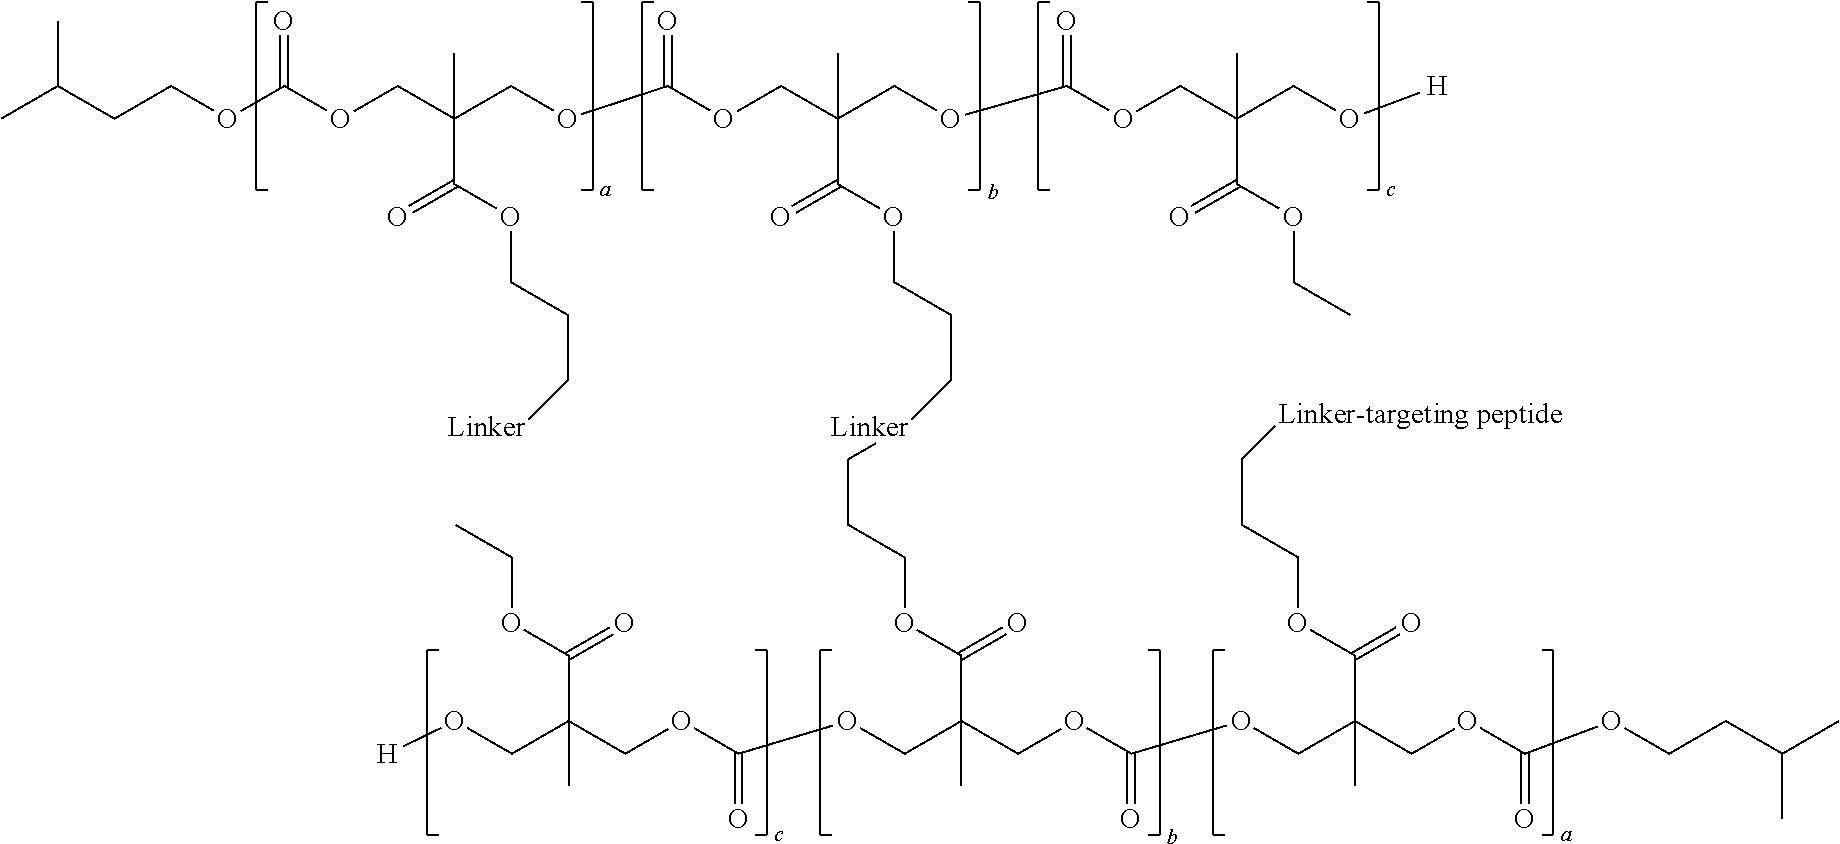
CC(CCOC(OCC(COC(OCC(COC(OCC(CO[H])(C(OCC)=O)C)=O)(C(OCCC[Linker]CCCOC(C(COC(OCC(CO[H])(C)C(OCC)=O)=O)(COC(=O)OCC(COC(OCCC(C)C)=O)(C)C(OCCC[Linker-targeting peptide])=O)C)=O)=O)C)=O)(C(OCCC[Linker])=O)C)=O)C
